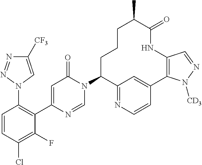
C1(N2C=NC(C3=C(N4C=C([CF3])N=N4)C=CC(Cl)=C3F)=CC2=O)C2=NC=CC(=C2)C2=C(NC(=O)C(C)CCC1)C=NN2[CD3]
